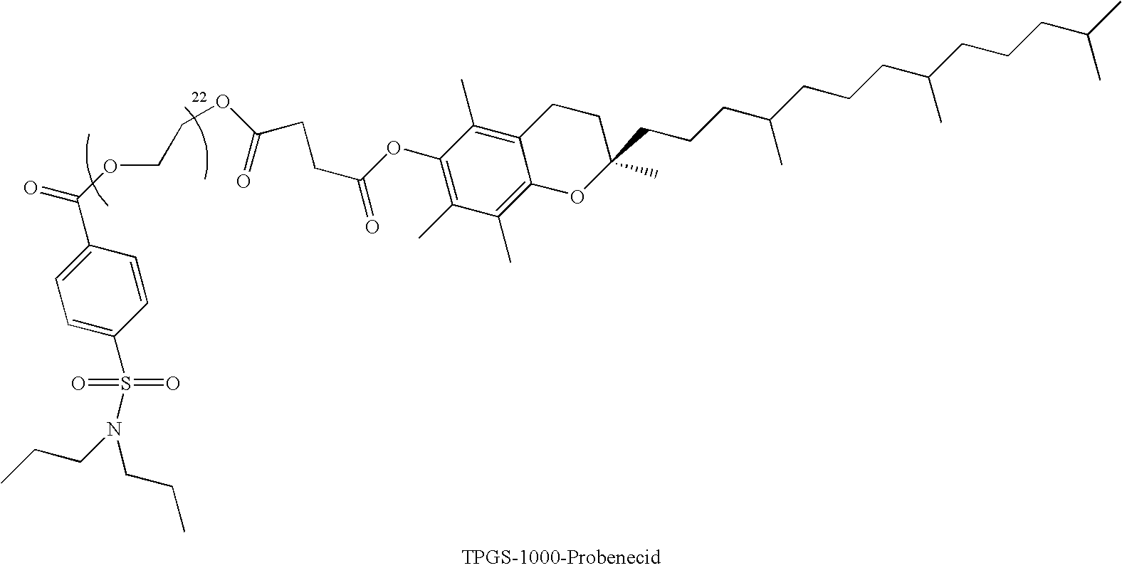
C1(C(OCCOC(CCC(OC2=C(C)C(C)=C3C(=C2C)CCC(CCCC(CCCC(CCCC(C)C)C)C)(C)O3)=O)=O)=O)=CC=C(S(N(CCC)CCC)(=O)=O)C=C1
